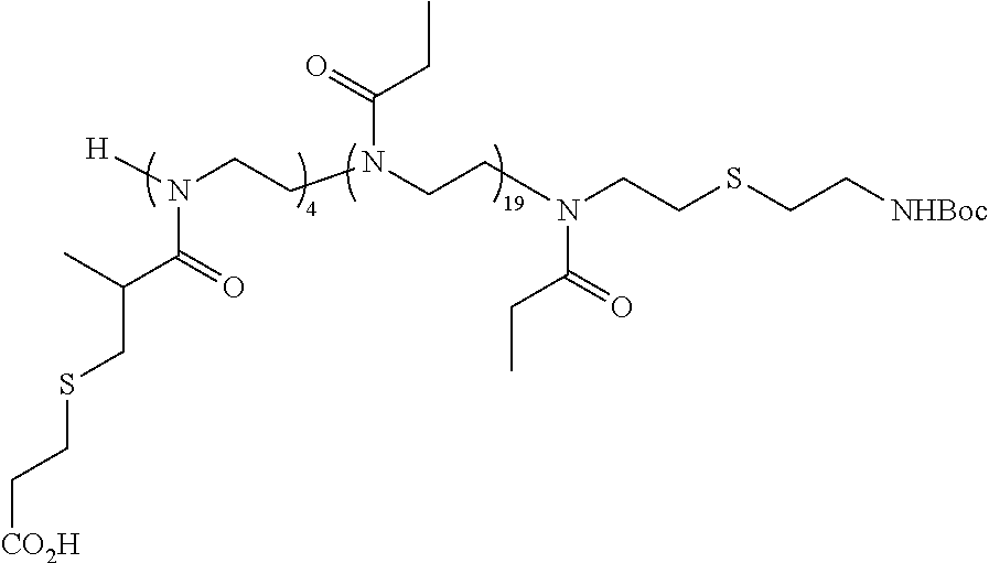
[H]N(CCN(CCN(CCSCC[NHBoc])C(CC)=O)C(=O)CC)C(=O)C(CSCC[CO2H])C
